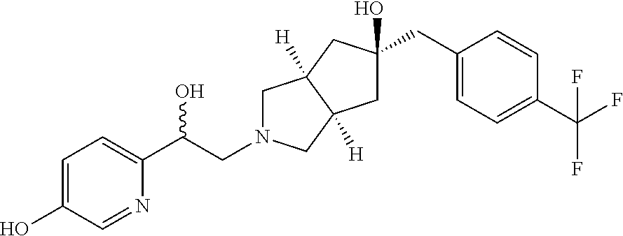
C(C(C1=CC=C(O)C=N1)O)N1CC2([H])C([H])(C1)CC(CC1=CC=C(C(F)(F)F)C=C1)(O)C2
